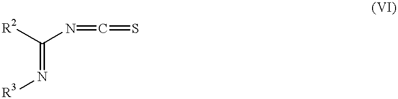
[R2]C(N=C=S)=N[R3]
